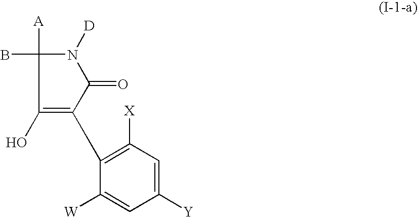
C1(O)=C(C2=C([X])C=C([Y])C=C2[W])C(=O)N([D])C1([A])B
